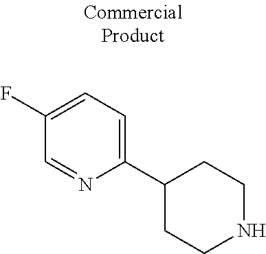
C1(F)=CC=C(C2CCNCC2)N=C1
